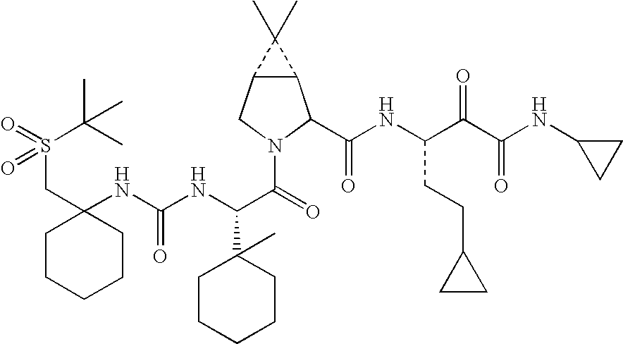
O=S(=O)(CC1(NC(NC(C(=O)N2C(C(NC(C(C(NC3CC3)=O)=O)CCC3CC3)=O)C3C(C2)C3(C)C)C2(C)CCCCC2)=O)CCCCC1)C(C)(C)C
